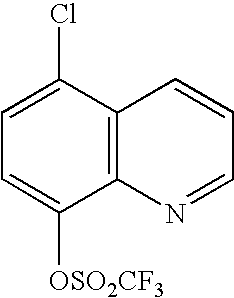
C1=C(Cl)C2=C(C([OSO2CF3])=C1)N=CC=C2
